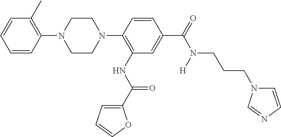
C1=CC(N2CCN(C3=C(NC(C4=CC=CO4)=O)C=C(C(=O)N([H])CCCN4C=CN=C4)C=C3)CC2)=C(C)C=C1
